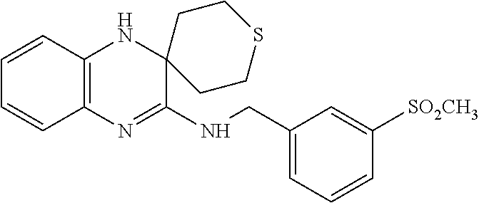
C1(CNC2=NC3=C(NC24CCSCC4)C=CC=C3)=CC=CC([SO2CH3])=C1
